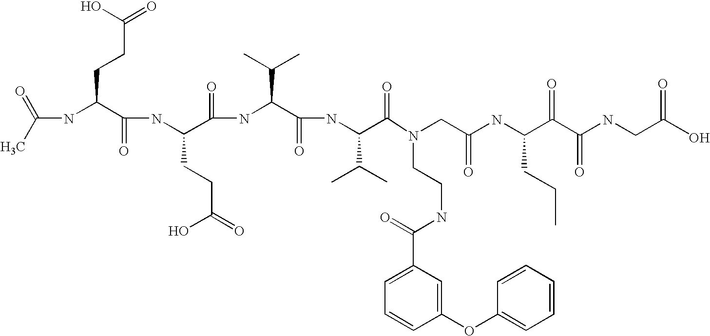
CC(=O)NC(C(NC(C(NC(C(NC(C(=O)N(CC(NC(C(C(NCC(O)=O)=O)=O)CCC)=O)CCNC(C1=CC=CC(OC2=CC=CC=C2)=C1)=O)C(C)C)=O)C(C)C)=O)CCC(O)=O)=O)CCC(=O)O
